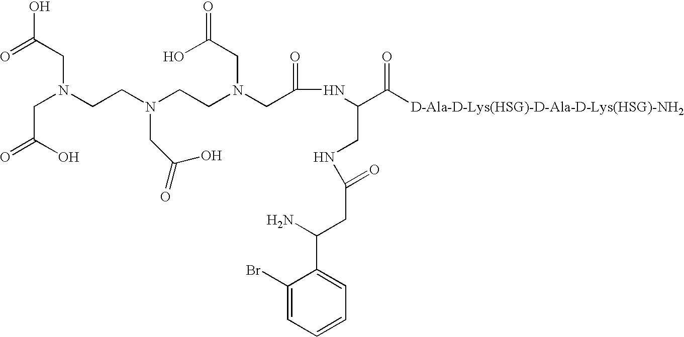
OC(=O)CN(CC(O)=O)CCN(CC(O)=O)CCN(CC(NC(C([D-Ala-D-Lys(HSG)-D-Ala-D-Lys(HSG)-NH2])=O)CNC(CC(N)C1=CC=CC=C1Br)=O)=O)CC(=O)O
